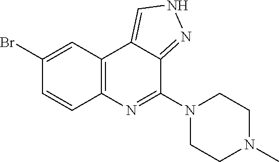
C1(Br)=CC2=C(C=C1)N=C(N1CCN(C)CC1)C1=NNC=C21
